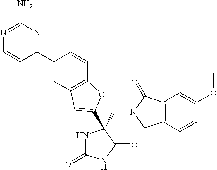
C(N1CC2=C(C1=O)C=C(OC)C=C2)C1(C2=CC3=C(C=CC(C4=NC(N)=NC=C4)=C3)O2)NC(=O)NC1=O
